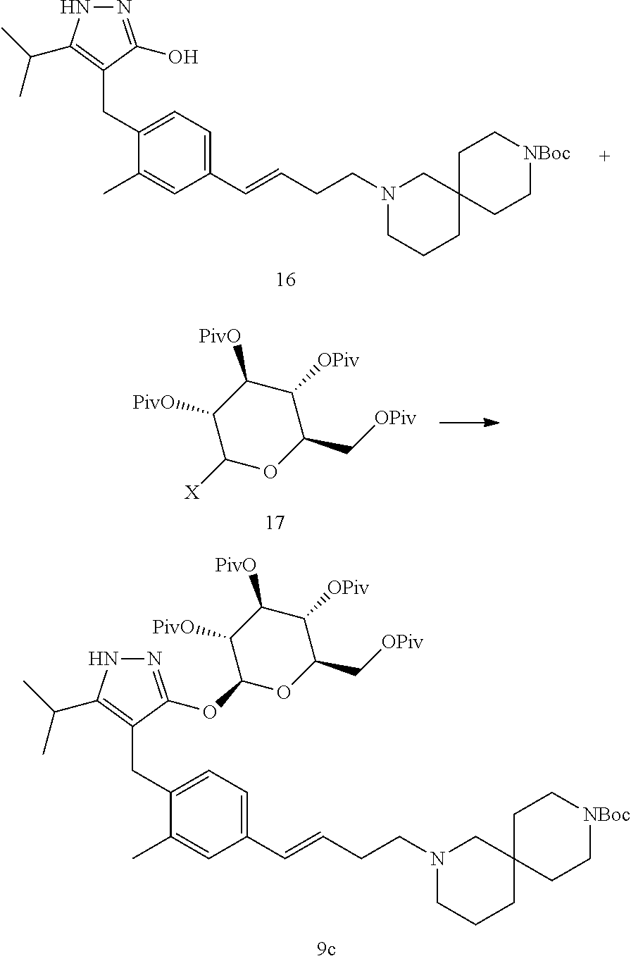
N1=C(O)C(CC2=CC=C(C=CCCN3CCCC4(C3)CC[NBoc]CC4)C=C2C)=C(C(C)C)N1.C1([PivO])C([PivO])C([X])OC(C[OPiv])C1[OPiv].N1=C(OC2OC(C[OPiv])C([OPiv])C([PivO])C2[PivO])C(CC2=CC=C(C=CCCN3CCCC4(C3)CC[NBoc]CC4)C=C2C)=C(C(C)C)N1
